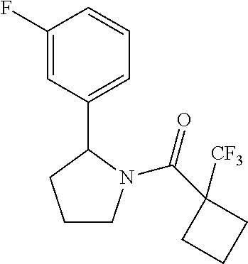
C1(F)=CC(C2CCCN2C(C2([CF3])CCC2)=O)=CC=C1
